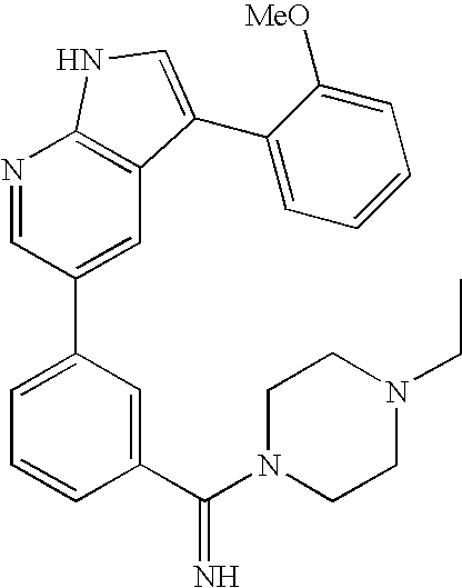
N1=CC(C2=CC=CC(C(N3CCN(CC)CC3)=N)=C2)=CC2=C1NC=C2C1=CC=CC=C1[MeO]
